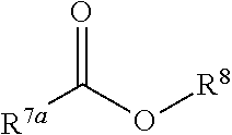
[R7a]C(O[R8])=O
